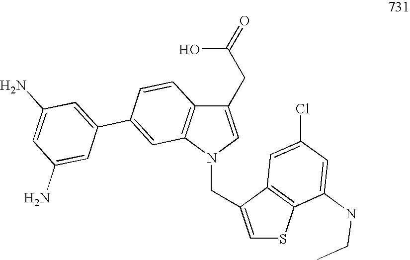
C1(CC(=O)O)=CN(CC2=CSC3=C2C=C(Cl)C=C3NCC)C2=C1C=CC(C1=CC(N)=CC(N)=C1)=C2
